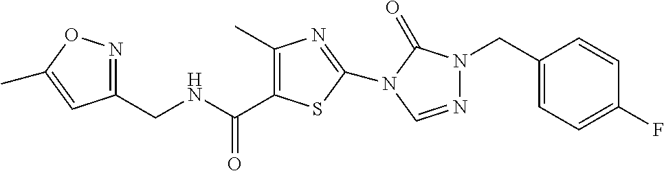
C1(CNC(=O)C2=C(C)N=C(N3C(=O)N(CC4=CC=C(F)C=C4)N=C3)S2)=NOC(C)=C1
